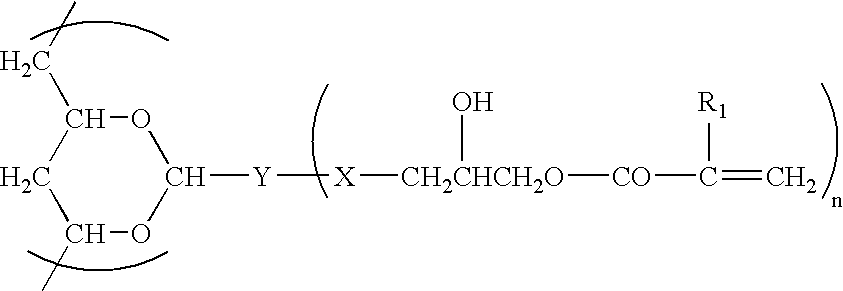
O1C(CC)CC(C)OC1[Y][X][CH2CHCH2O]([CO]C(=C)[R1])O
